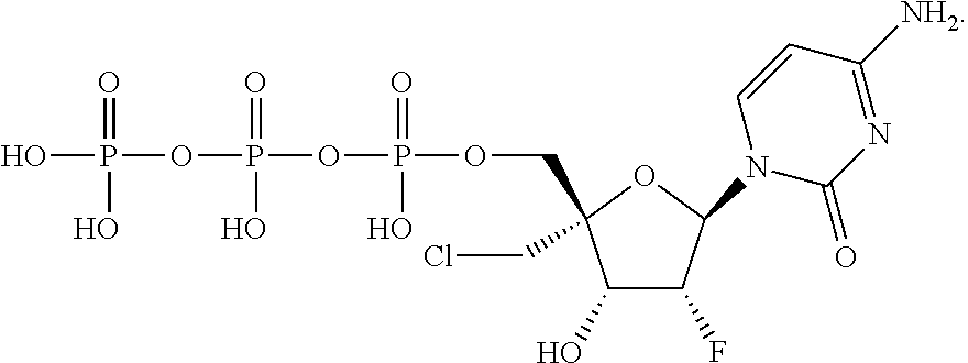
C1(O)C(F)C(N2C(=O)N=C([NH2])C=C2)OC1(CCl)COP(=O)(O)OP(=O)(O)OP(O)(=O)O
